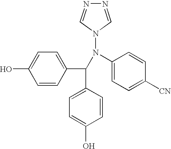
C1(C(N(C2=CC=C([CN])C=C2)N2C=NN=C2)C2=CC=C(O)C=C2)=CC=C(O)C=C1
